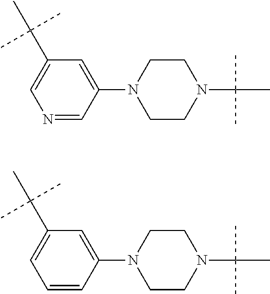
C1(N2CCN(C(C)(C)C)CC2)=CC(C(C)(C)C)=CN=C1.C1(N2CCN(C(C)(C)C)CC2)=CC(C(C)(C)C)=CC=C1
